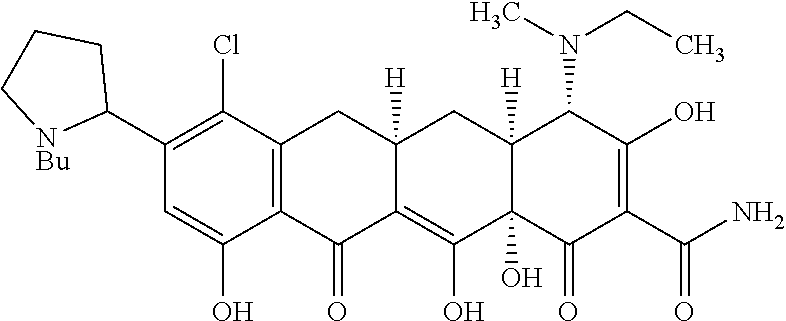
C12=C(C(Cl)=C(C3CCC[NBu]3)C=C1O)CC1([H])C(=C(O)C3(O)C([H])(C1)C(N(CC)C)C(O)=C(C(N)=O)C3=O)C2=O
